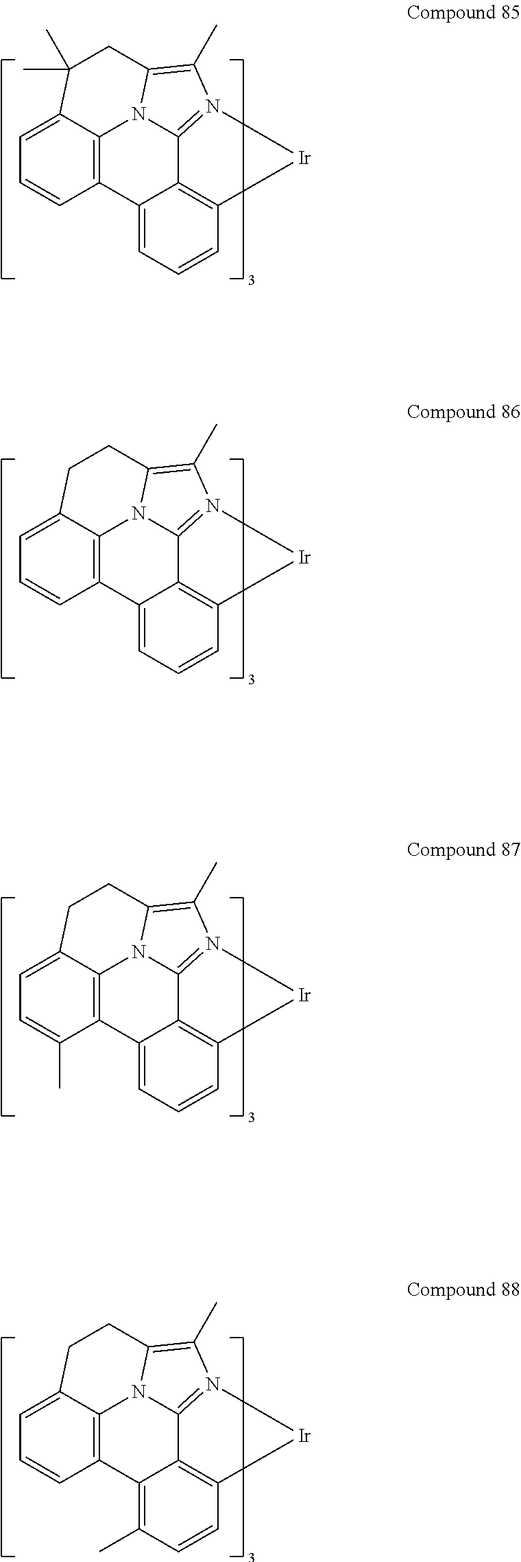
C1=C2C3=C(C=C1)C1=CC=CC4=C1C1=N(C(C)=C(N31)CC2(C)C)[Ir]4.C1=C2C3=C(C=C1)C1=CC=CC4=C1C1=N(C(C)=C(N31)CC2)[Ir]4.C1=C2C3=C(C(C)=C1)C1=CC=CC4=C1C1=N(C(C)=C(N31)CC2)[Ir]4.C1=C2C3=C(C=C1)C1=C(C)C=CC4=C1C1=N(C(C)=C(N31)CC2)[Ir]4
